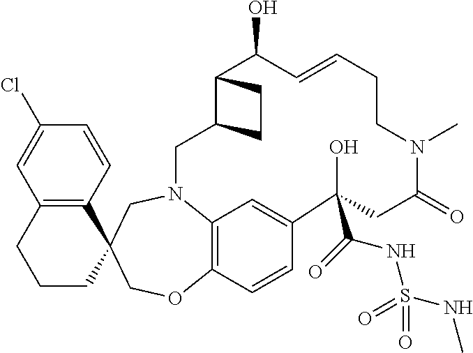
C12=C(C=CC(Cl)=C1)C1(CCC2)CN2C3=C(OC1)C=CC(=C3)C(O)(C(NS(NC)(=O)=O)=O)CC(=O)N(C)CCC=CC(O)C1C(C2)CC1
